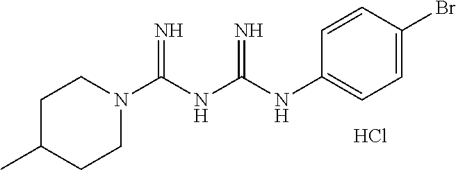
C1C(C)CCN(C(NC(NC2=CC=C(Br)C=C2)=N)=N)C1.Cl
